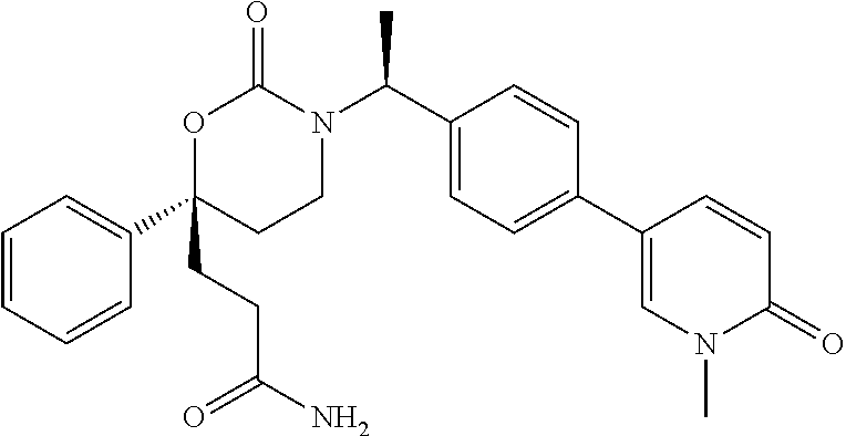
C1=CC=CC(C2(CCC(N)=O)CCN(C(C3=CC=C(C4=CN(C)C(=O)C=C4)C=C3)C)C(=O)O2)=C1
